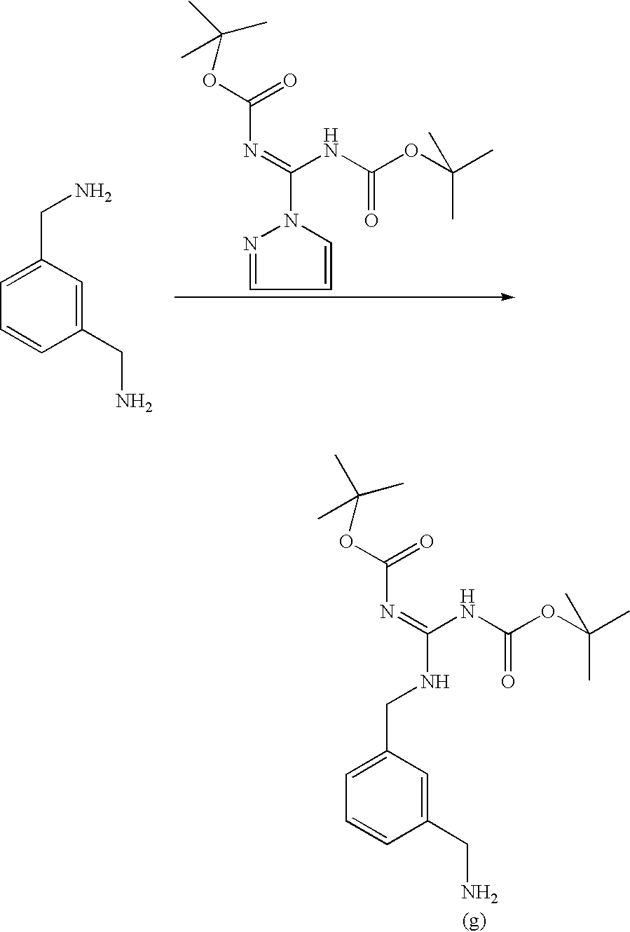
C1=C(CN)C=C(CN)C=C1.N1(C(NC(=O)OC(C)(C)C)=NC(OC(C)(C)C)=O)N=CC=C1.C(NC(=O)OC(C)(C)C)(=NC(OC(C)(C)C)=O)NCC1=CC=CC(CN)=C1
